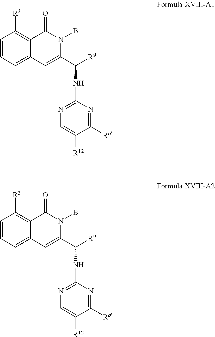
C1=CC=C2C(=C1[R3])C(=O)N(B)C(C(NC1=NC=C([R12])C([Ra])=N1)[R9])=C2.C1=CC=C2C(=C1[R3])C(=O)N(B)C(C(NC1=NC=C([R12])C([Ra])=N1)[R9])=C2
